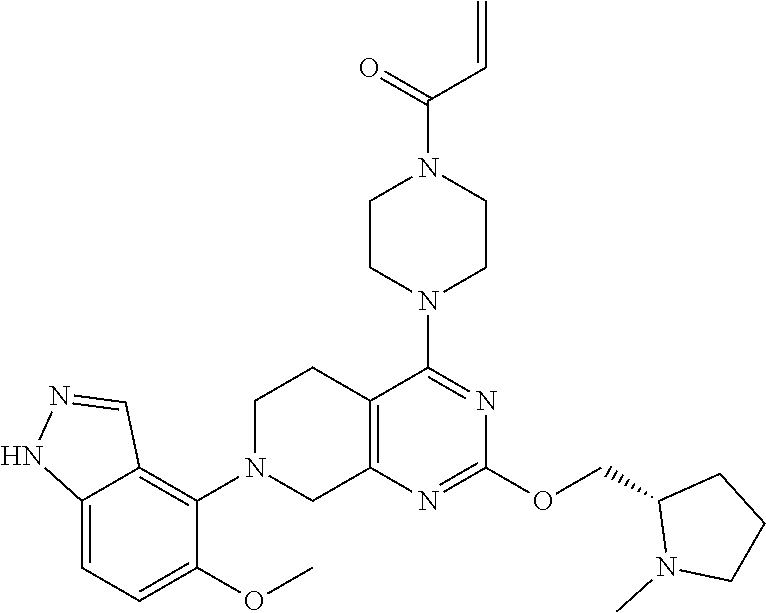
C1CN(C2=NC(OCC3N(C)CCC3)=NC3=C2CCN(C2=C4C(=CC=C2OC)NN=C4)C3)CCN1C(=O)C=C
